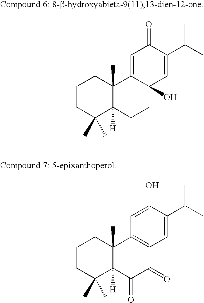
C1CC(C)(C)C2([H])C(C)(C1)C1=CC(=O)C(C(C)C)=CC1(O)CC2.C1CC(C)(C)C2([H])C(C)(C1)C1=C(C(=O)C2=O)C=C(C(C)C)C(O)=C1
